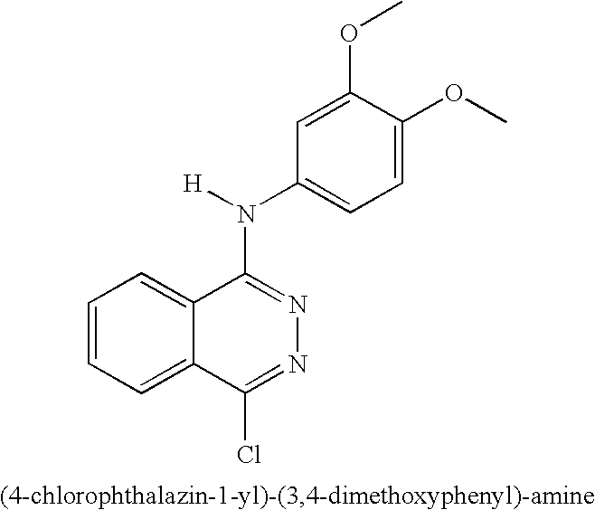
C1=CC=C2C(=C1)C(N([H])C1=CC=C(OC)C(OC)=C1)=NN=C2Cl
